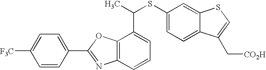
C1=C(C2=NC3=C(O2)C(C(SC2=CC=C4C(=C2)SC=C4C[CO2H])C)=CC=C3)C=CC([F3C])=C1
